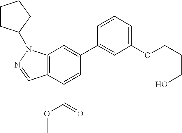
C12=C(C(C(=O)OC)=CC(C3=CC(OCCCO)=CC=C3)=C1)C=NN2C1CCCC1
